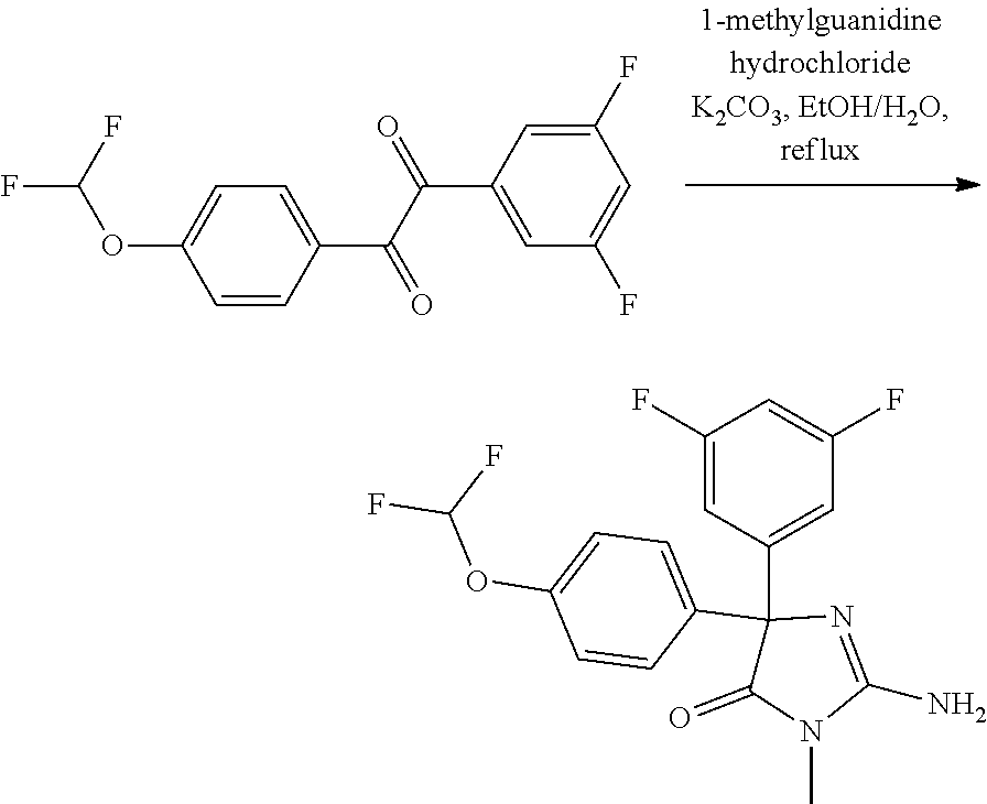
FC(F)OC1=CC=C(C(=O)C(C2=CC(F)=CC(F)=C2)=O)C=C1.C1(F)=CC(C2(C3=CC=C(OC(F)F)C=C3)C(=O)N(C)C(N)=N2)=CC(F)=C1
